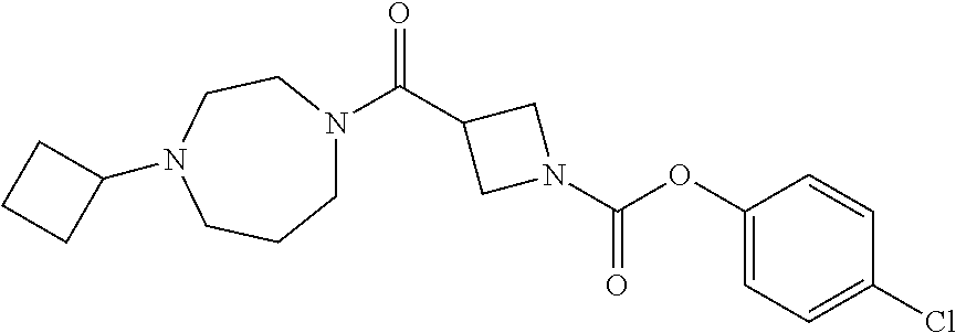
C(N1CC(C(=O)N2CCCN(C3CCC3)CC2)C1)(=O)OC1=CC=C(Cl)C=C1
